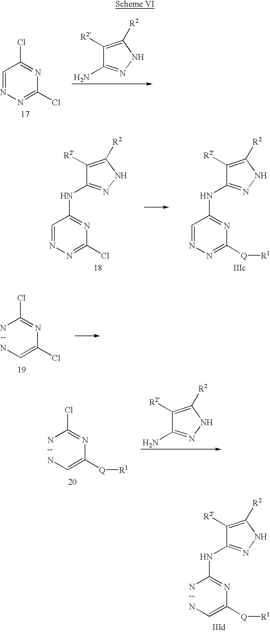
C1=NN=C(Cl)N=C1Cl.C1([R2])=C([R2])NN=C1N.C1([R2])=C([R2])NN=C1NC1=NC(Cl)=NN=C1.C1([R2])=C([R2])NN=C1NC1=NC([Q][R1])=NN=C1.NC(=NC(=CN)Cl)Cl.C1([R2])=C([R2])NN=C1N.NC(=NC(=CN)[Q][R1])Cl.C1([R2])=C([R2])NN=C1NC(N)=NC(=CN)[Q][R1]
